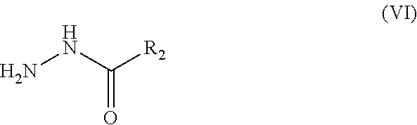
NNC([R2])=O
